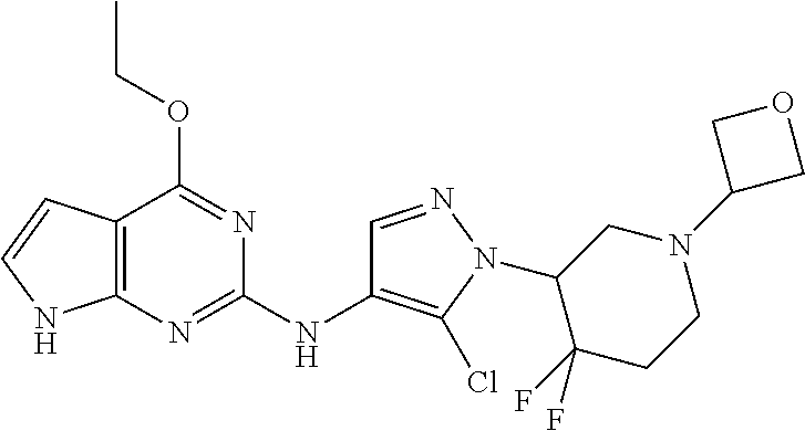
C12=C(N=C(NC3=C(Cl)N(C4C(F)(F)CCN(C5COC5)C4)N=C3)N=C1OCC)NC=C2
